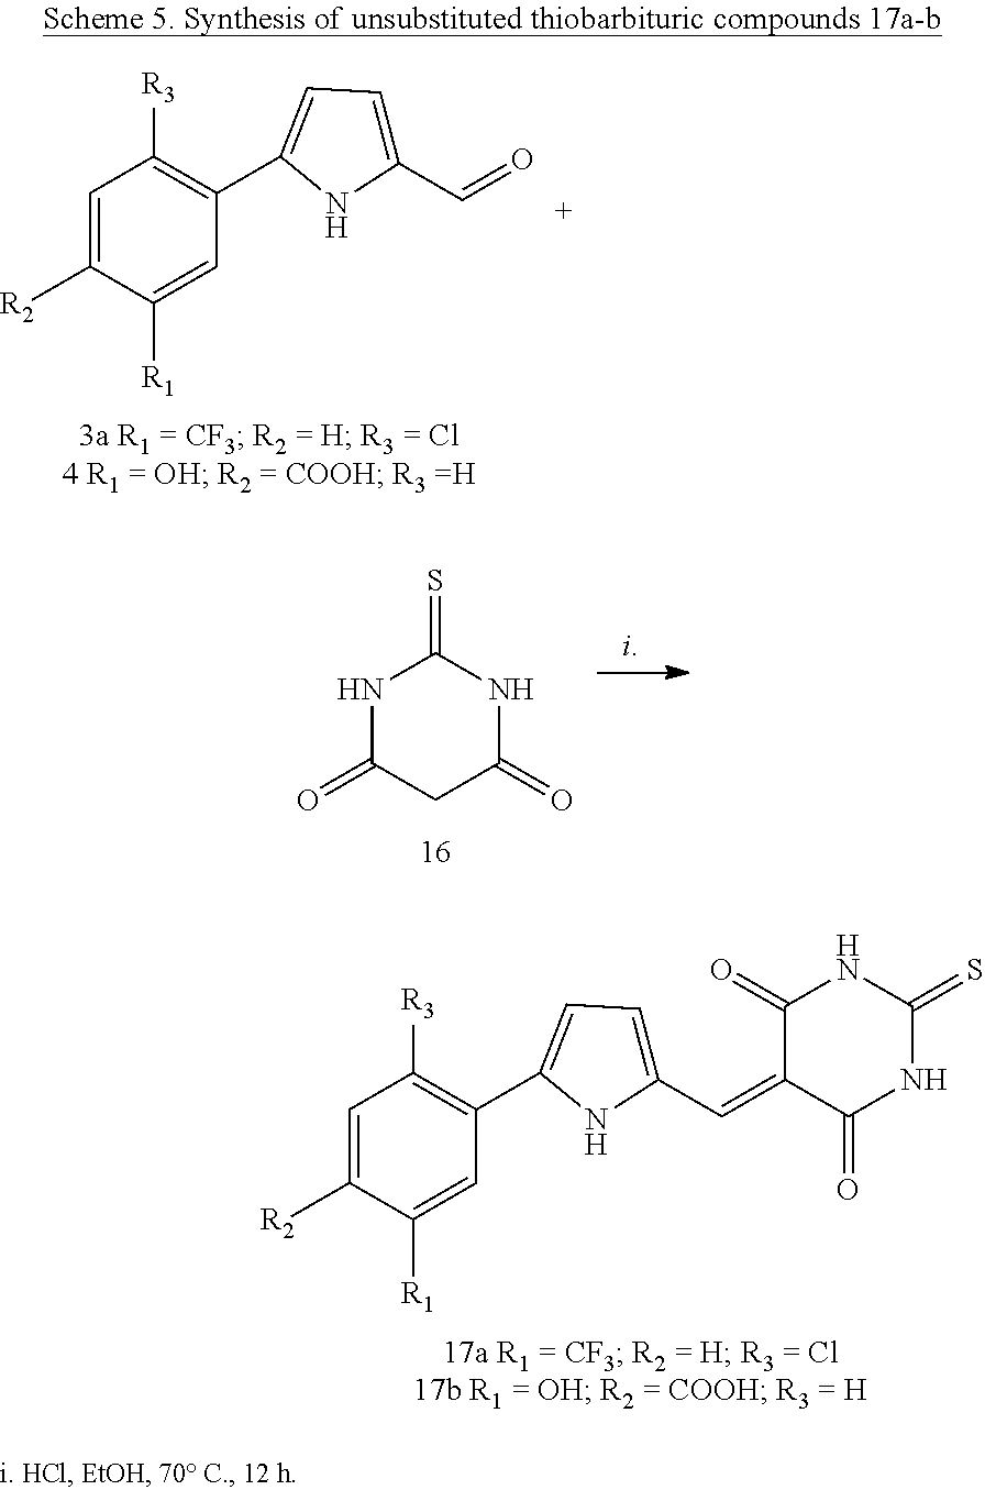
C1=C([R2])C([R1])=CC(C2=CC=C(C=O)N2)=C1[R3].N1C(=O)CC(=O)NC1=S.C1=C([R2])C([R1])=CC(C2=CC=C(C=C3C(=O)NC(=S)NC3=O)N2)=C1[R3]
